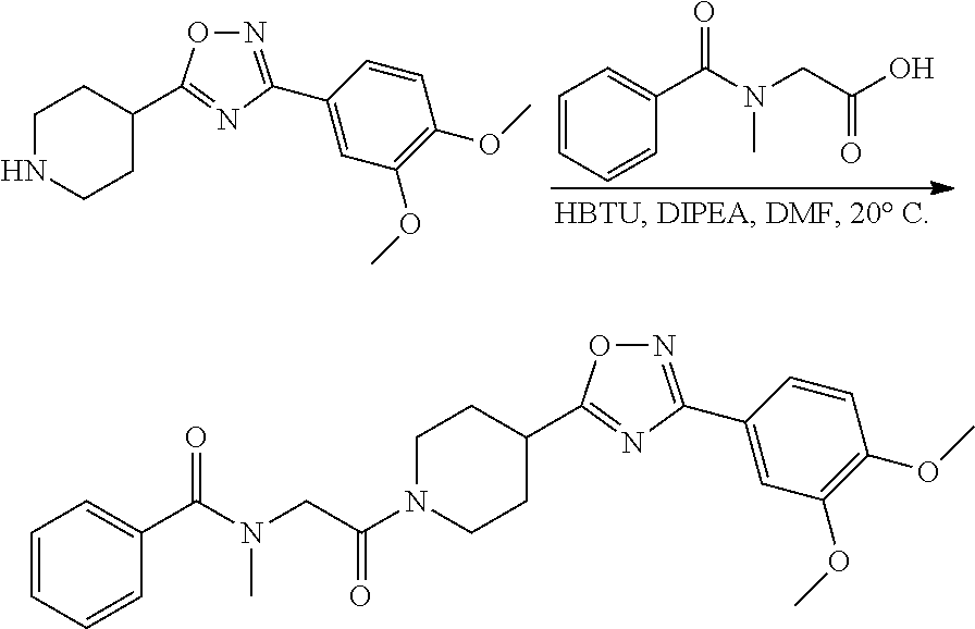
N1=C(C2=CC(OC)=C(OC)C=C2)N=C(C2CCNCC2)O1.C1=CC=CC(C(N(CC(O)=O)C)=O)=C1.N1=C(C2=CC(OC)=C(OC)C=C2)N=C(C2CCN(C(CN(C(C3=CC=CC=C3)=O)C)=O)CC2)O1
